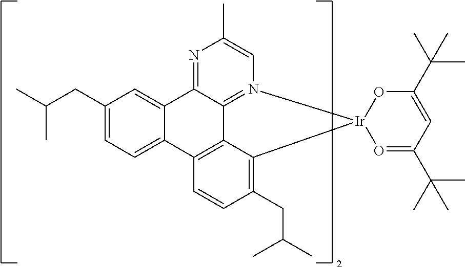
C1(CC(C)C)=CC=C2C(=C1)C1=NC(C)=CN3=C1C1=C2C=CC(CC(C)C)=C1[Ir]31O=C(C(C)(C)C)C=C(C(C)(C)C)O1
